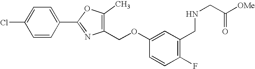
C1=C(Cl)C=CC(C2=NC(COC3=CC(CNCC([OMe])=O)=C(F)C=C3)=C(C)O2)=C1
